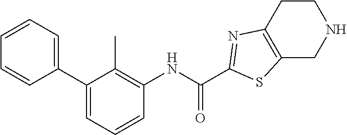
C1=CC=CC(C2=CC=CC(NC(C3=NC4=C(CNCC4)S3)=O)=C2C)=C1
